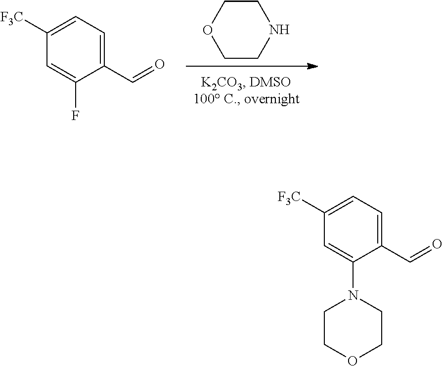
C1CNCCO1.FC1=CC([F3C])=CC=C1C=O.C1COCCN1C1=CC([F3C])=CC=C1C=O
